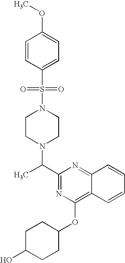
C(C)(N1CCN(S(=O)(=O)C2=CC=C(OC)C=C2)CC1)C1=NC(OC2CCC(O)CC2)=C2C=CC=CC2=N1
